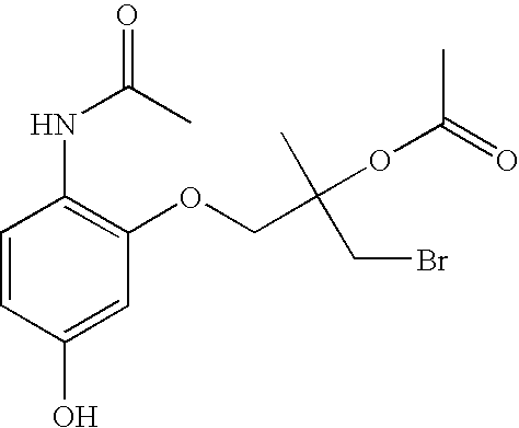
C1=CC(O)=CC(OCC(OC(=O)C)(C)CBr)=C1NC(=O)C
